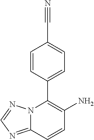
C1=CC(C2=C(N)C=CC3=NC=NN23)=CC=C1C#N
